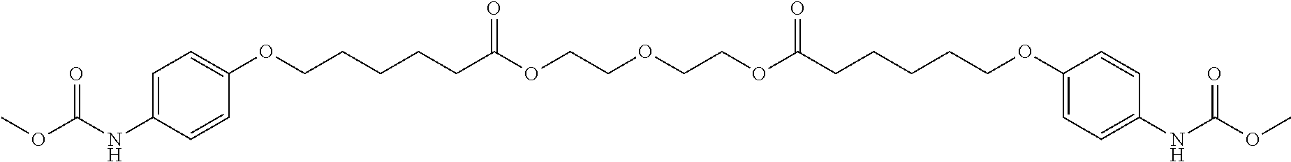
C1=C(NC(OC)=O)C=CC(OCCCCCC(OCCOCCOC(CCCCCOC2=CC=C(NC(OC)=O)C=C2)=O)=O)=C1
